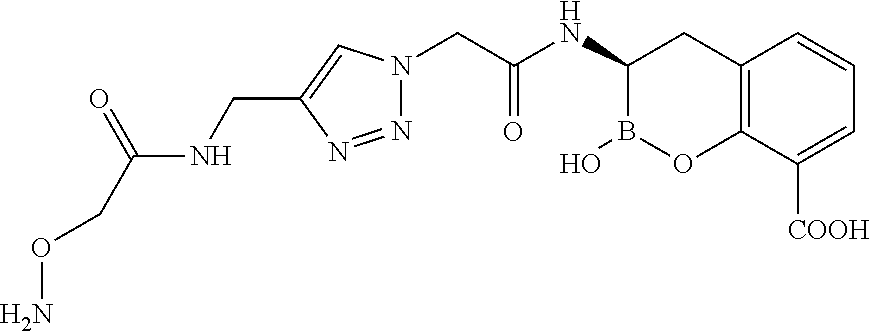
C12=C(C([COOH])=CC=C1)OB(O)C(NC(=O)CN1N=NC(CNC(CON)=O)=C1)C2
